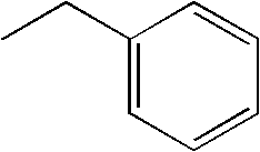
C1(CC)=CC=CC=C1
